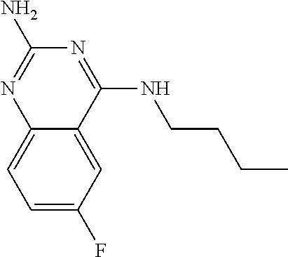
C1=C(F)C=C2C(=C1)N=C(N)N=C2NCCCC
